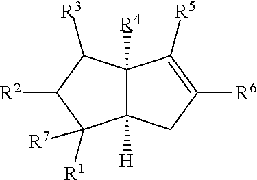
C12([H])C([R4])(C([R3])C([R2])C1([R1])[R7])C([R5])=C([R6])C2
